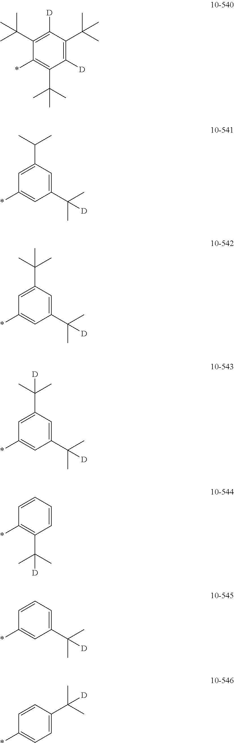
C1([D])=C(C(C)(C)C)C([D])=C(C(C)(C)C)C(*)=C1C(C)(C)C.C1(C(C)(C)[D])=CC(C(C)C)=CC(*)=C1.C1(C(C)(C)[D])=CC(C(C)(C)C)=CC(*)=C1.C1(C(C)(C)[D])=CC(C(C)(C)[D])=CC(*)=C1.C1=CC=CC(*)=C1C(C)(C)[D].C1(C(C)(C)[D])=CC=CC(*)=C1.C1=C(C(C)(C)[D])C=CC(*)=C1
